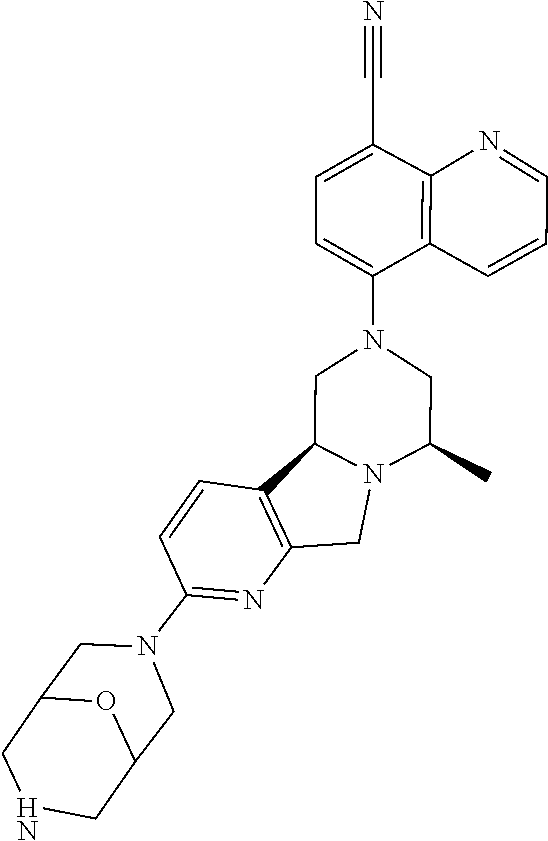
C12CNCC(O1)CN(C1=NC3=C(C=C1)C1CN(C4=CC=C(C#N)C5=C4C=CC=N5)CC(C)N1C3)C2
